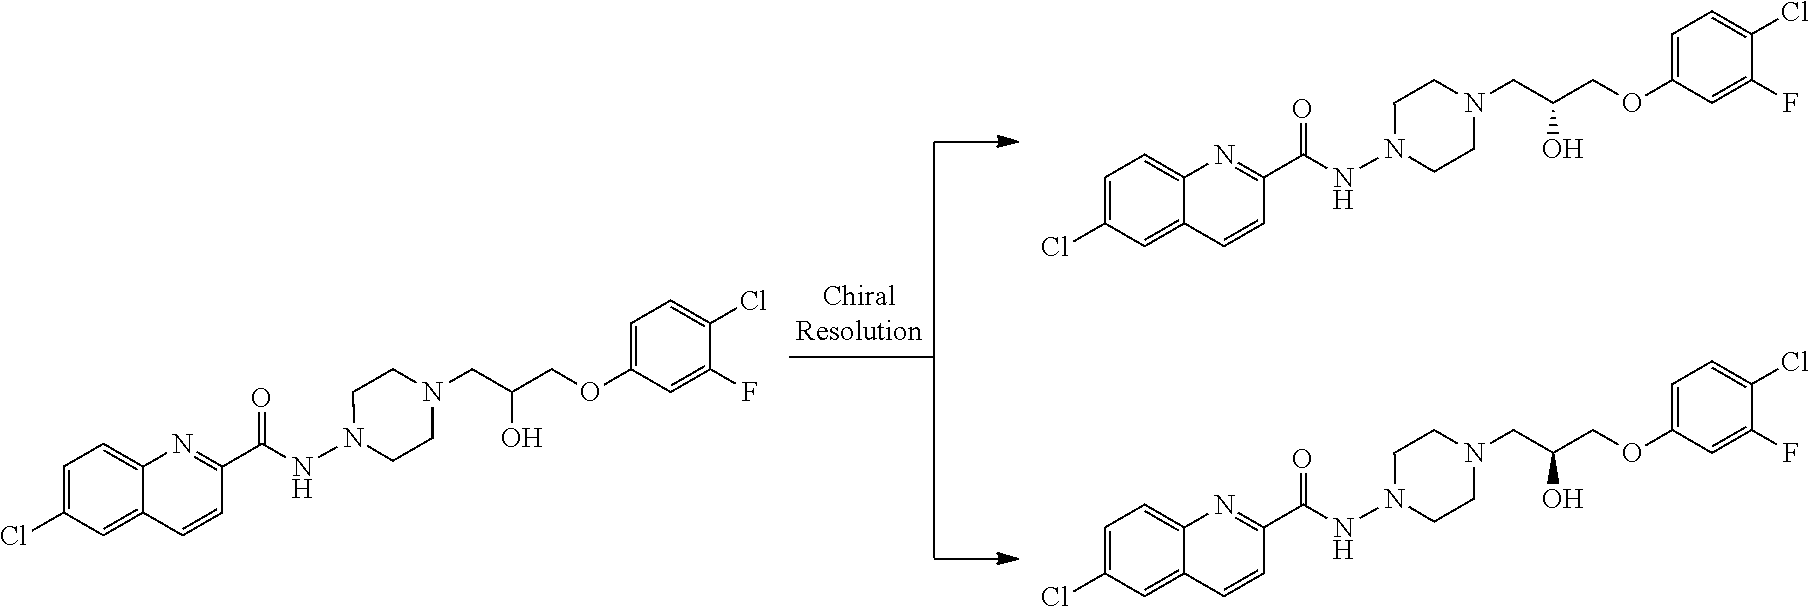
C1=C(Cl)C=C2C(=C1)N=C(C(NN1CCN(CC(COC3=CC=C(Cl)C(F)=C3)O)CC1)=O)C=C2.C1=C(Cl)C=C2C(=C1)N=C(C(NN1CCN(CC(COC3=CC=C(Cl)C(F)=C3)O)CC1)=O)C=C2.C1=C(Cl)C=C2C(=C1)N=C(C(NN1CCN(CC(COC3=CC=C(Cl)C(F)=C3)O)CC1)=O)C=C2
